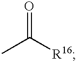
CC([R16])=O
